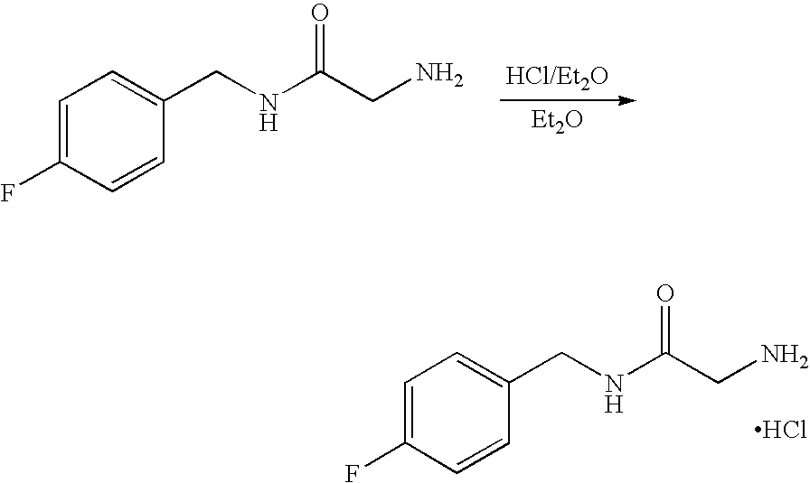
C1=C(F)C=CC(CNC(CN)=O)=C1.[HCl/Et2O].[Et2O].C1=C(F)C=CC(CNC(CN)=O)=C1.Cl
